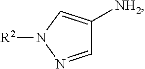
C1=NN([R2])C=C1[NH2]
